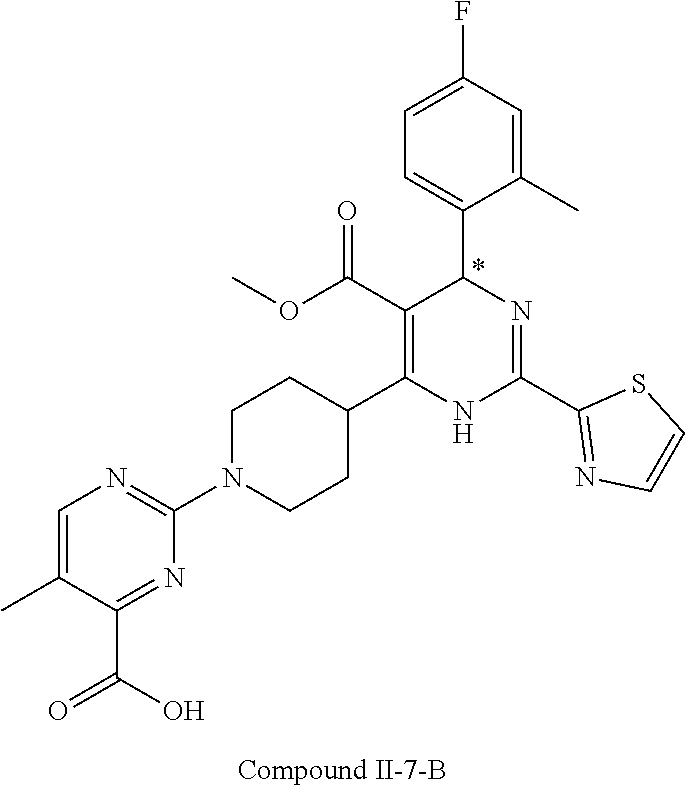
C1=C(C)C(C2N=C(C3=NC=CS3)NC(C3CCN(C4=NC=C(C)C(C(=O)O)=N4)CC3)=C2C(OC)=O)=CC=C1F
